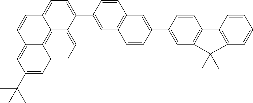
C1(C2=CC3=C(C=C2)C=C(C2=CC=C4C5=C6C(=CC=C25)C=C(C(C)(C)C)C=C6C=C4)C=C3)=CC2=C(C=C1)C1=C(C=CC=C1)C2(C)C
